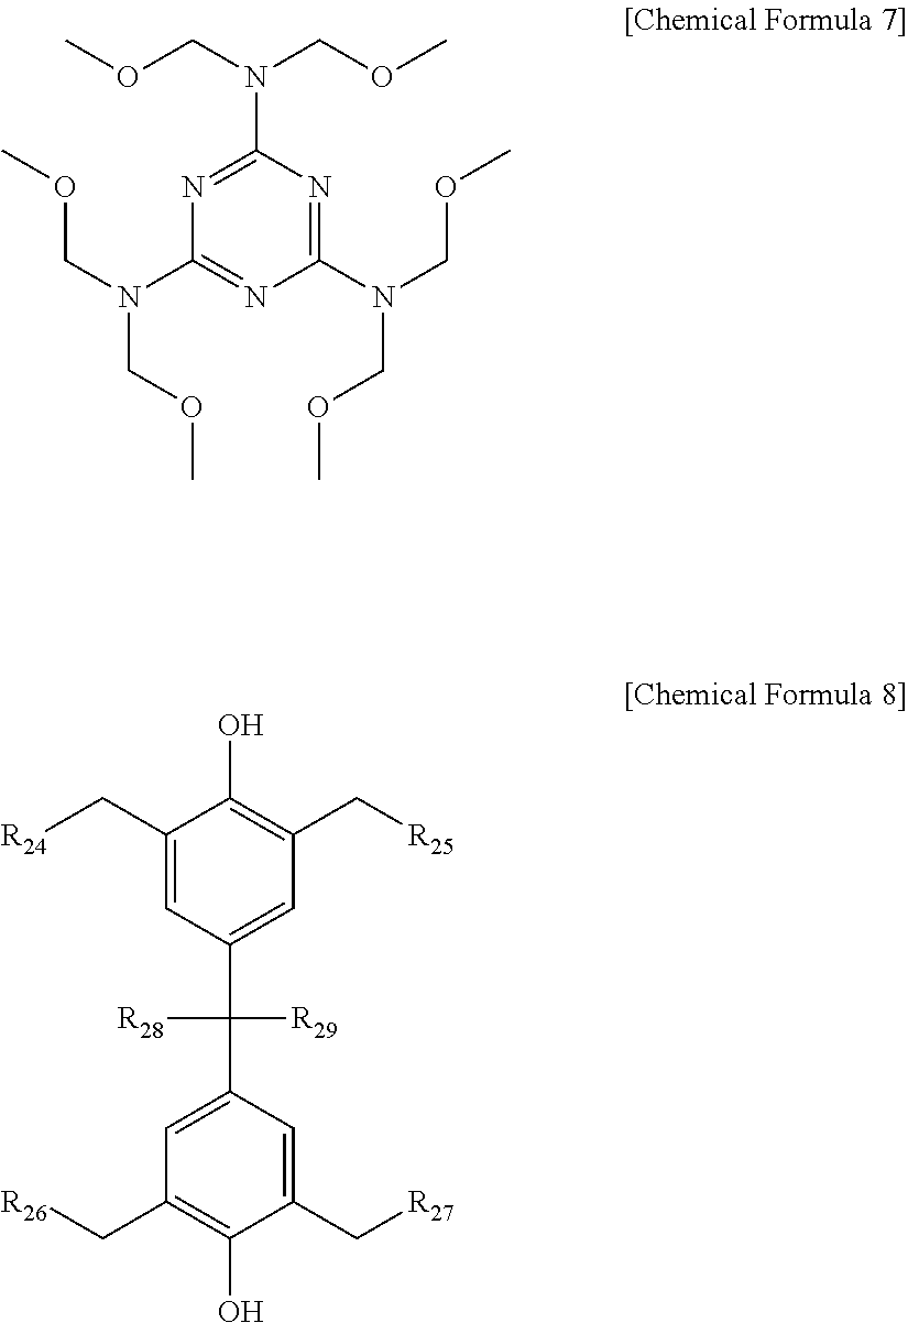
C1(N(COC)COC)=NC(N(COC)COC)=NC(N(COC)COC)=N1.C1(C[R24])=CC(C([R28])([R29])C2=CC(C[R26])=C(O)C(C[R27])=C2)=CC(C[R25])=C1O
